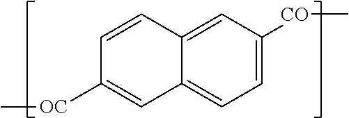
C1=C2C(=CC=C1[CO]C)C=C([OC]C)C=C2
